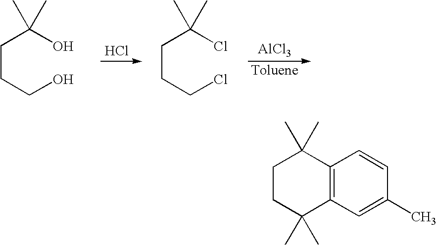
C(CCO)C(O)(C)C.Cl.C(CCCl)C(Cl)(C)C.[AlCl3].C12=C(C=C(C)C=C1)C(C)(C)CCC2(C)C
